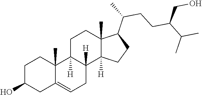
C1C2=CCC3([H])C([H])(C2(C)CCC1O)CCC1(C)C(C(CCC(C(C)C)CO)C)CCC13[H]
